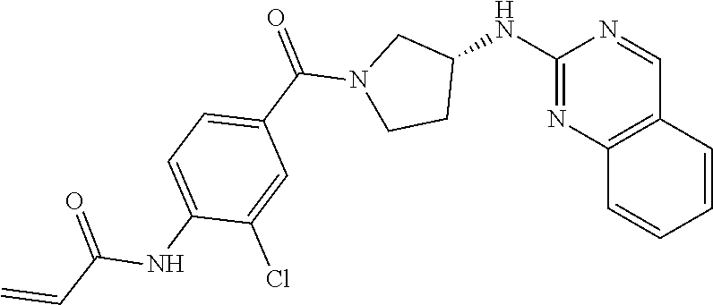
C(N1CCC(NC2=NC3=C(C=CC=C3)C=N2)C1)(=O)C1=CC=C(NC(=O)C=C)C(Cl)=C1
